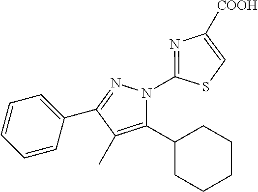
C1=CC=C(C2=NN(C3=NC([COOH])=CS3)C(C3CCCCC3)=C2C)C=C1
